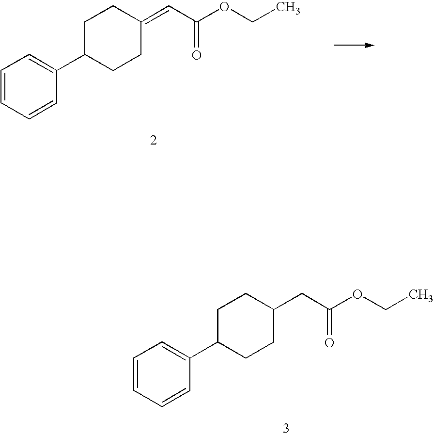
C1=CC=CC(C2CCC(CC(OCC)=O)CC2)=C1.C1=CC=CC(C2CCC(=CC(OCC)=O)CC2)=C1
